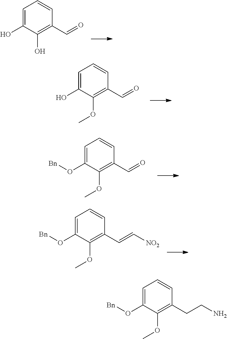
C1=C(O)C(O)=C(C=O)C=C1.C1=C(O)C(OC)=C(C=O)C=C1.C1=C(O[Bn])C(OC)=C(C=O)C=C1.C1=C(O[Bn])C(OC)=C(C=C[NO2])C=C1.C1=C(O[Bn])C(OC)=C(CCN)C=C1
